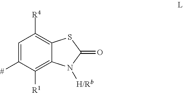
C1=C([#])C([R1])=C2C(=C1[R4])SC(=O)N2[H/Rb]
